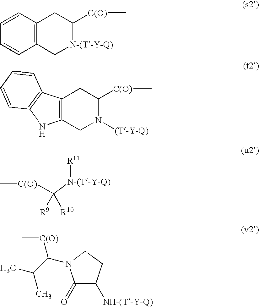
[N-(T-Y-Q)]1C([C(O)]C)CC2=C(C1)C=CC=C2.N1([(T-Y-Q)])C([C(O)]C)CC2=C(C1)NC1=C2C=CC=C1.C[C(O)]C([R10])([N-(T-Y-Q)][R11])[R9].C1(=O)C([NH-(T-Y-Q)])CCN1C([C(O)]C)C(C)C
